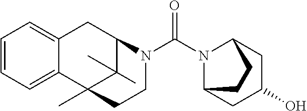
C1=C2C(=CC=C1)C1(C)C(C)(C)C(C2)N(C(N2C3CC(O)CC2CC3)=O)CC1
